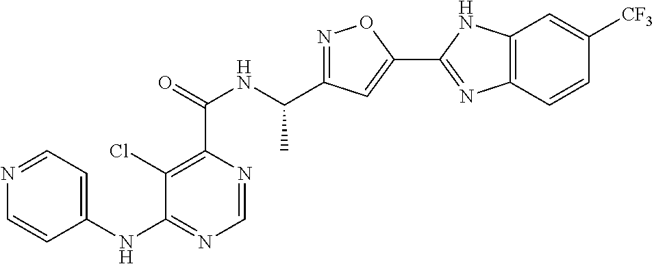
C1=NC(C(=O)NC(C2=NOC(C3=NC4=C(N3)C=C([CF3])C=C4)=C2)C)=C(Cl)C(NC2=CC=NC=C2)=N1
